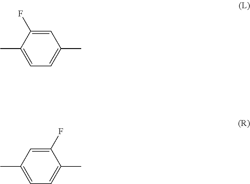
C1(F)=CC(C)=CC=C1C.C1=C(F)C(C)=CC=C1C
